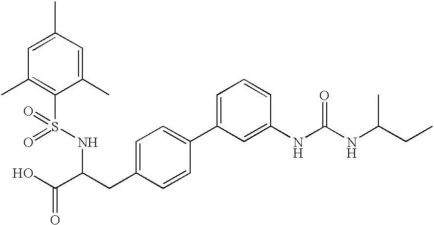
C1=C(C)C=C(C)C(S(NC(C(O)=O)CC2=CC=C(C3=CC=CC(NC(NC(CC)C)=O)=C3)C=C2)(=O)=O)=C1C
